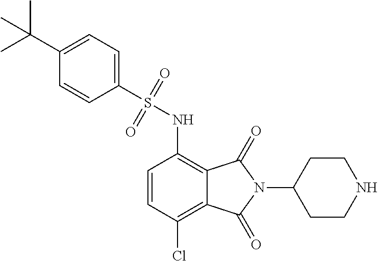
C1(S(NC2=C3C(=C(Cl)C=C2)C(=O)N(C2CCNCC2)C3=O)(=O)=O)=CC=C(C(C)(C)C)C=C1
